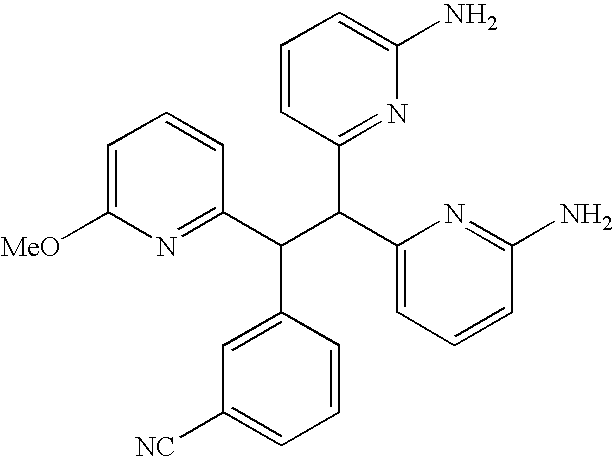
C1=C([MeO])N=C(C(C(C2=CC=CC(N)=N2)C2=NC(N)=CC=C2)C2=CC([NC])=CC=C2)C=C1
